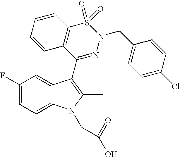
C1(F)=CC=C2C(=C1)C(C1=NN(CC3=CC=C(Cl)C=C3)S(=O)(=O)C3=C1C=CC=C3)=C(C)N2CC(=O)O
